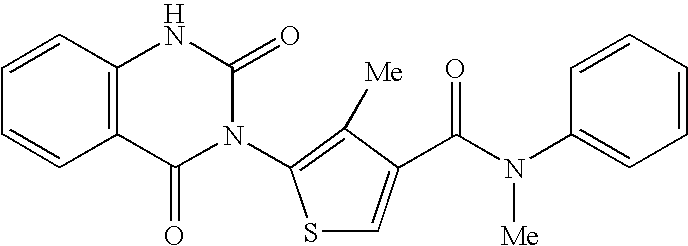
C12=C(C=CC=C1)NC(=O)N(C1=C([Me])C(C(N([Me])C3=CC=CC=C3)=O)=CS1)C2=O
